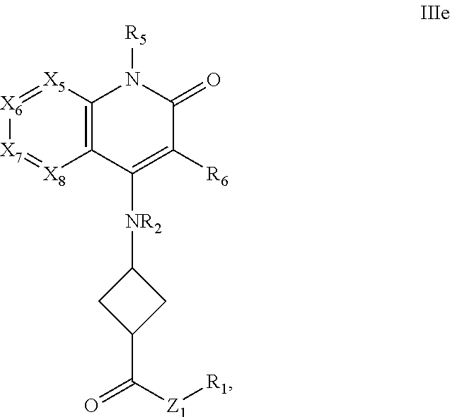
C12=C([X5]=[X6][X7]=[X8]1)N([R5])C(=O)C([R6])=C2[NR2]C1CC(C(=O)[Z1][R1])C1
